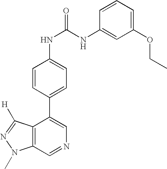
C12=C(C=NC=C1C1=CC=C(NC(NC3=CC(OCC)=CC=C3)=O)C=C1)N(C)N=C2[H]
